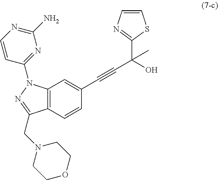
C12=C(C=CC(C#CC(C)(O)C3=NC=CS3)=C1)C(CN1CCOCC1)=NN2C1=NC(N)=NC=C1
